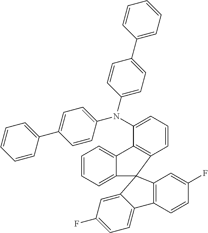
C1=CC=C2C(=C1)C1=C(C=CC=C1N(C1=CC=C(C3=CC=CC=C3)C=C1)C1=CC=C(C3=CC=CC=C3)C=C1)C21C2=C(C=CC(F)=C2)C2=CC=C(F)C=C21
